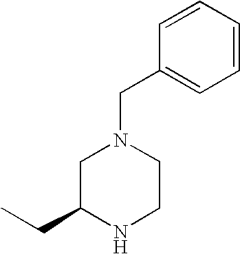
C1=CC(CN2CC(CC)NCC2)=CC=C1
